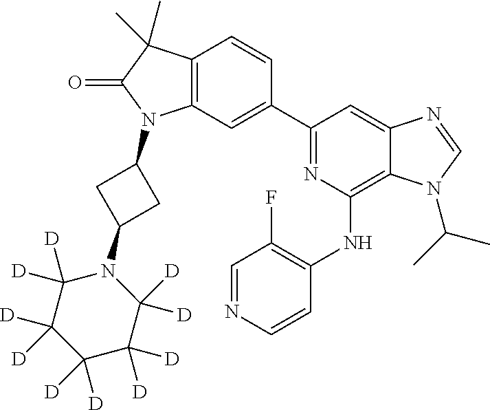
C12=C(C=C(C3=NC(NC4=C(F)C=NC=C4)=C4C(=C3)N=CN4C(C)C)C=C1)N(C1CC(N3C([D])([D])C([D])([D])C([D])([D])C([D])([D])C3([D])[D])C1)C(=O)C2(C)C
